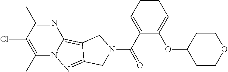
C1(C)=C(Cl)C(C)=NC2=C3C(=NN12)CN(C(C1=CC=CC=C1OC1CCOCC1)=O)C3
